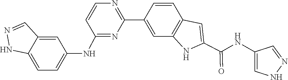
C1=CC2=C(C=C1C1=NC=CC(NC3=CC=C4C(=C3)C=NN4)=N1)NC(C(NC1=CNN=C1)=O)=C2
